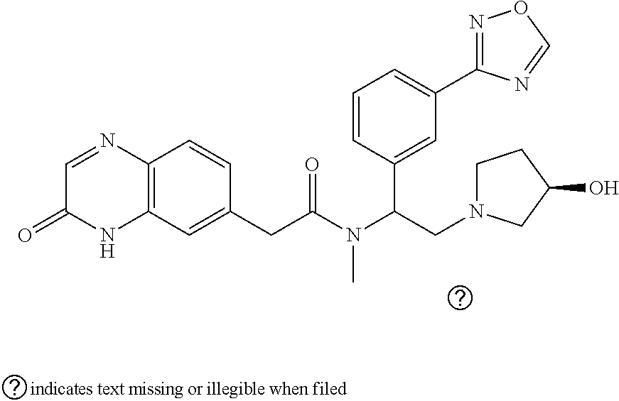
C1=CC(C(N(C(CC2=CC3=C(C=C2)N=CC(=O)N3)=O)C)CN2CCC(O)C2)=CC(C2=NOC=N2)=C1
